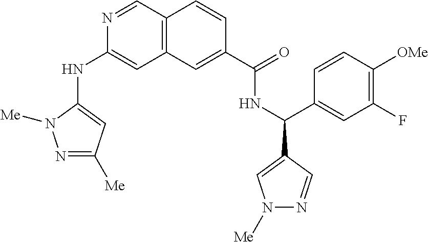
N1=CC2=C(C=C1NC1=CC([Me])=NN1[Me])C=C(C(=O)NC(C1=CC(F)=C([OMe])C=C1)C1=CN([Me])N=C1)C=C2
